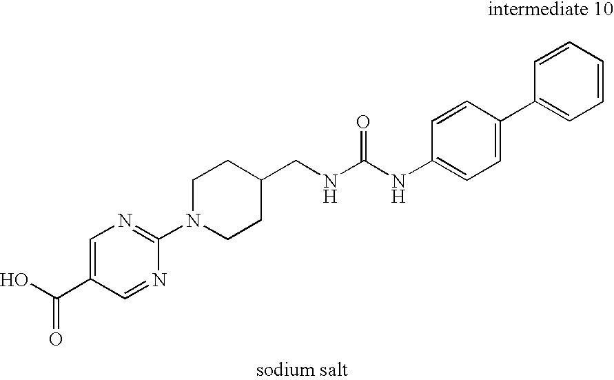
C1=C(C(O)=O)C=NC(N2CCC(CNC(NC3=CC=C(C4=CC=CC=C4)C=C3)=O)CC2)=N1
